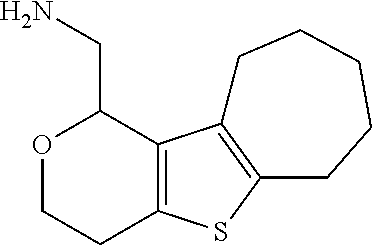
C12=C(C3=C(S1)CCCCC3)C(CN)OCC2
